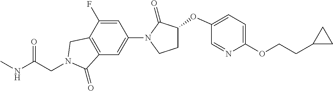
C1C(OC2=CC=C(OCCC3CC3)N=C2)C(=O)N(C2=CC3=C(C(F)=C2)CN(CC(NC)=O)C3=O)C1
